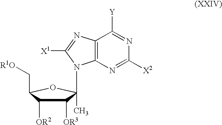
C(C1OC(N2C3=C(N=C2[X1])C([Y])=NC([X2])=N3)(C)C([OR3])C1[OR2])[R1O]
